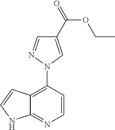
C1=CN=C2C(=C1N1C=C(C(=O)OCC)C=N1)C=CN2
